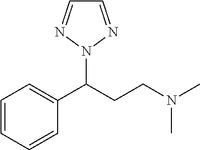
C1=CC=CC(C(CCN(C)C)N2N=CC=N2)=C1
